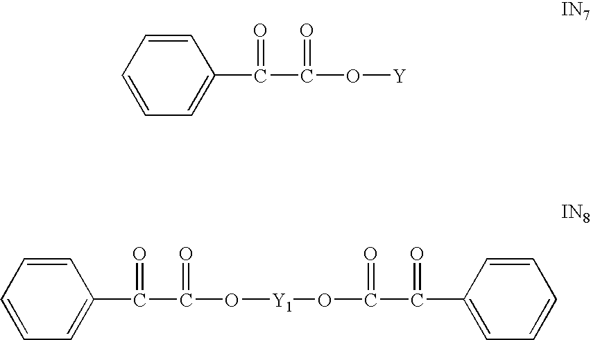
C1=CC=C(C(C(O[Y])=O)=O)C=C1.C1=CC=C(C(C(O[Y1]OC(C(C2=CC=CC=C2)=O)=O)=O)=O)C=C1
